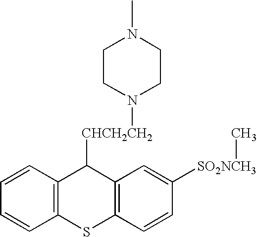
C1CN([CHCH2CH2]C2C3=C(C=CC=C3)SC3=C2C=C([SO2NCH3]C)C=C3)CCN1C
